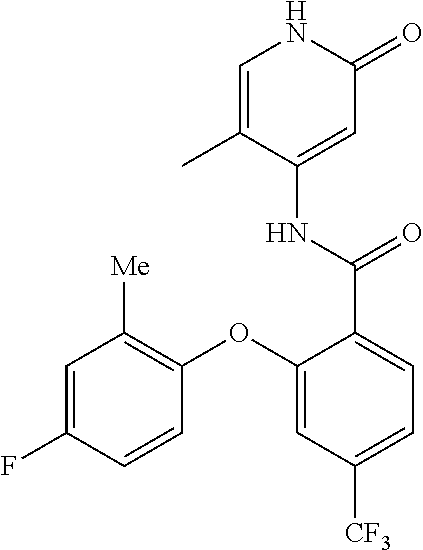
C1=C(C)C(NC(=O)C2=CC=C([CF3])C=C2OC2=C([Me])C=C(F)C=C2)=CC(=O)N1
